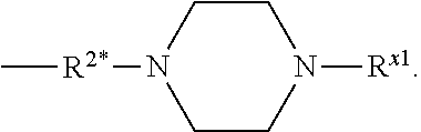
C[R2*]N1CCN([Rx1])CC1
